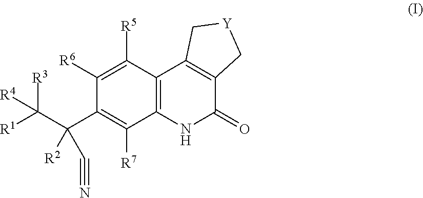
C12=C(NC(=O)C3=C1C[Y]C3)C([R7])=C(C(C([R1])([R3])[R4])(C#N)[R2])C([R6])=C2[R5]
